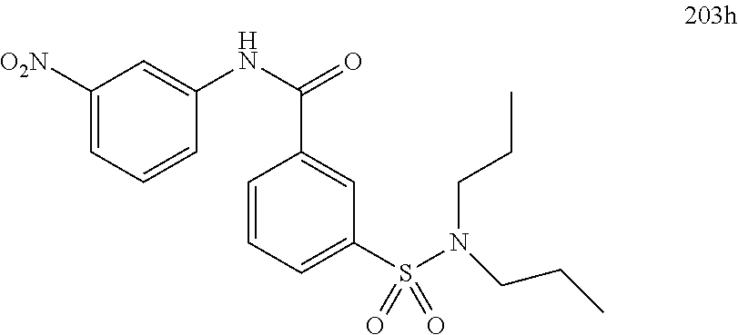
C1([O2N])=CC=CC(NC(=O)C2=CC(S(N(CCC)CCC)(=O)=O)=CC=C2)=C1
